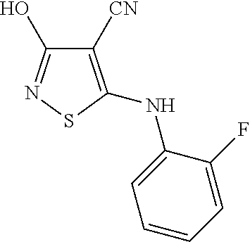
C1([CN])=C(NC2=CC=CC=C2F)SN=C1O
